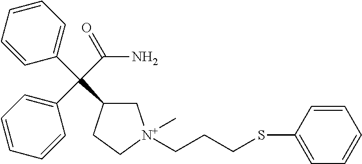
C1C(C(C2=CC=CC=C2)(C(N)=O)C2=CC=CC=C2)CC[N+]1(CCCSC1=CC=CC=C1)C
